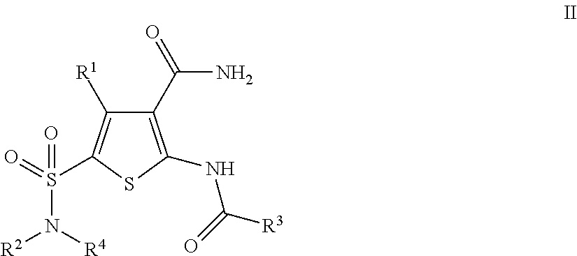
C1(C(N)=O)=C(NC(=O)[R3])SC(S(N([R2])[R4])(=O)=O)=C1[R1]
